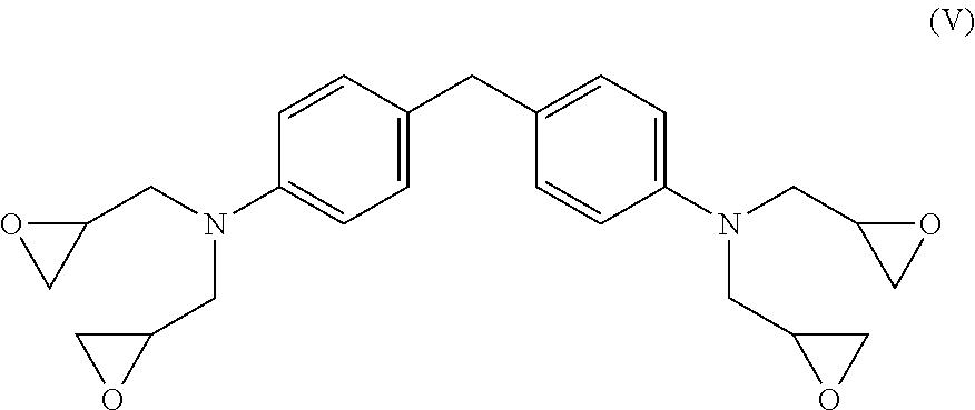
C1(CN(C2=CC=C(CC3=CC=C(N(CC4CO4)CC4OC4)C=C3)C=C2)CC2CO2)OC1
